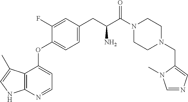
C1CN(CC2=CN=CN2C)CCN1C(C(CC1=CC=C(OC2=CC=NC3=C2C(C)=CN3)C(F)=C1)N)=O
